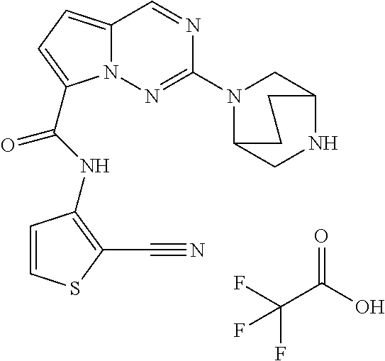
O=C(O)C(F)(F)F.N1=CC2=CC=C(C(NC3=C(C#N)SC=C3)=O)N2N=C1N1CC2NCC1CC2
